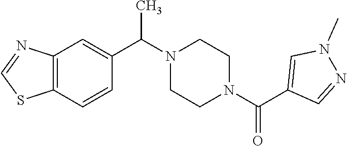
C12=C(C=CC(C(N3CCN(C(C4=CN(C)N=C4)=O)CC3)C)=C1)SC=N2
